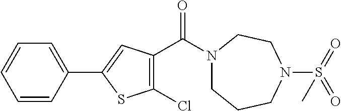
C1=CC(C2=CC(C(N3CCCN(S(=O)(=O)C)CC3)=O)=C(Cl)S2)=CC=C1
